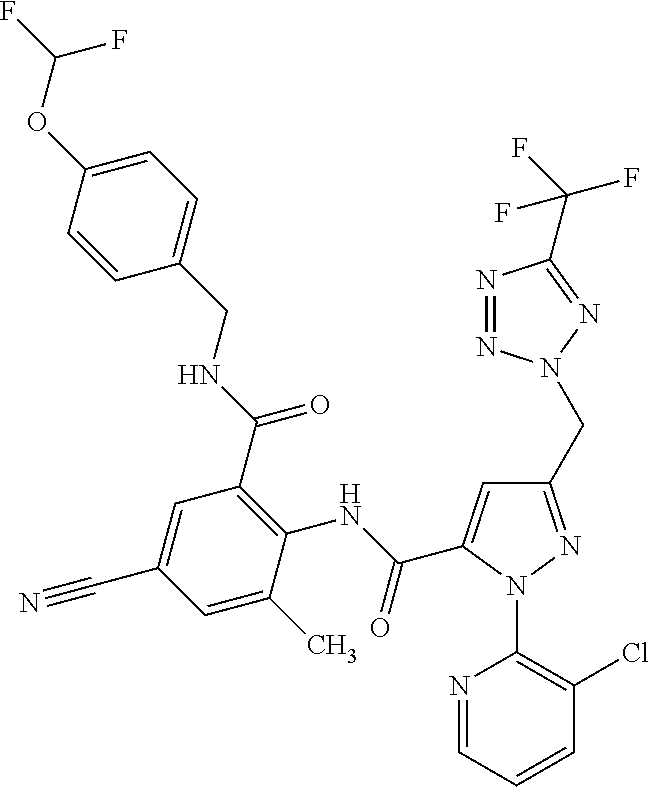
C1=CC(OC(F)F)=CC=C1CNC(C1=C(NC(=O)C2=CC(CN3N=NC(C(F)(F)F)=N3)=NN2C2=C(Cl)C=CC=N2)C(C)=CC(C#N)=C1)=O
